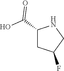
C1(C(O)=O)CC(F)CN1
